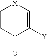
C1([Y])=C[X]CCC1=O
